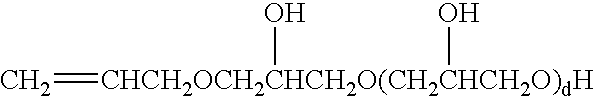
C=[CHCH2OCH2CHCH2O(CH2CHCH2O)dH](O)O
